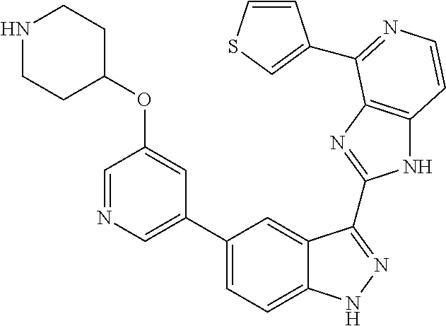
C1(C2=CN=CC(OC3CCNCC3)=C2)=CC=C2C(=C1)C(C1=NC3=C(N1)C=CN=C3C1=CSC=C1)=NN2
